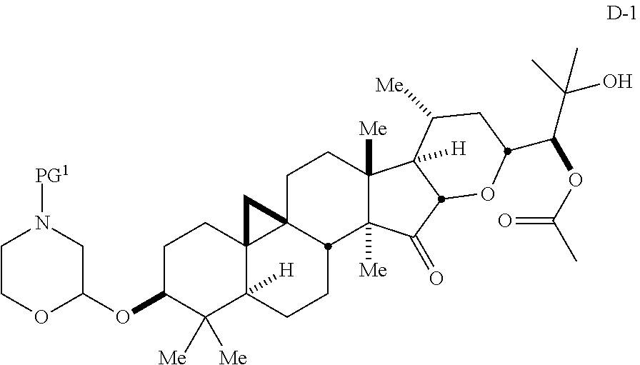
C1C(OC2CN([PG1])CCO2)C([Me])([Me])C2([H])C3(C1)C1(CCC4([Me])C([Me])(C(=O)C5C4([H])C([Me])CC(C(C(C)(O)C)OC(C)=O)O5)C1CC2)C3
